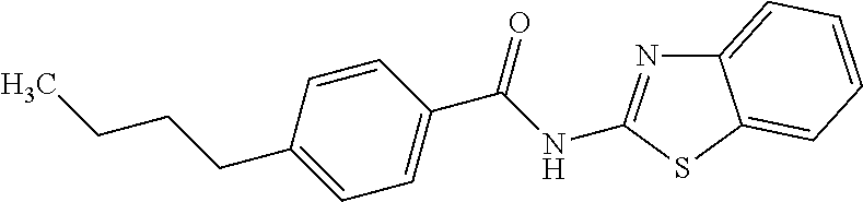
C1=CC(C(NC2=NC3=CC=CC=C3S2)=O)=CC=C1CCCC
